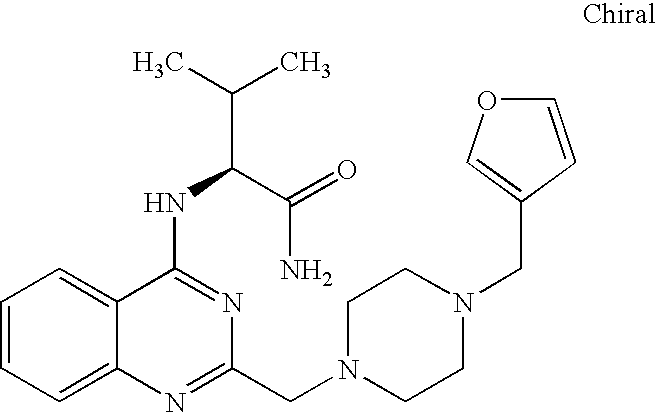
C1=CC=C2C(=C1)C(NC(C(C)C)C(=O)N)=NC(CN1CCN(CC3=COC=C3)CC1)=N2
